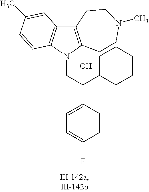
C12=C(N(CC(C3=CC=C(F)C=C3)(O)C3CCCCC3)C3=C1C=C(C)C=C3)CCN(C)CC2
